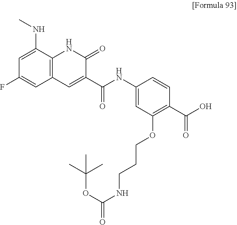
C12=C(C(NC)=CC(F)=C1)NC(=O)C(C(=O)NC1=CC(OCCCNC(=O)OC(C)(C)C)=C(C(=O)O)C=C1)=C2
